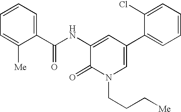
C1(C(NC2=CC(C3=CC=CC=C3Cl)=CN(CCC[Me])C2=O)=O)=CC=CC=C1[Me]
